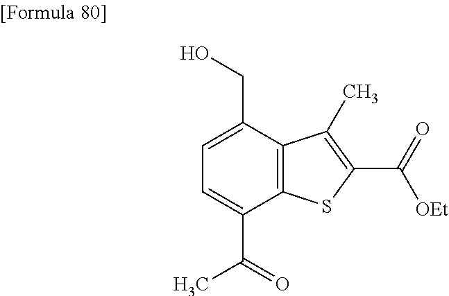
C1=C(C(=O)C)C2=C(C(CO)=C1)C(C)=C(C(=O)[OEt])S2
